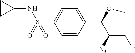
C1=CC(C(OC)C([N3])CF)=CC=C1S(NC1CC1)(=O)=O
